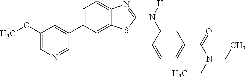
C1(OC)=CN=CC(C2=CC=C3C(=C2)SC(N([H])C2=CC(C(=O)N(CC)CC)=CC=C2)=N3)=C1
